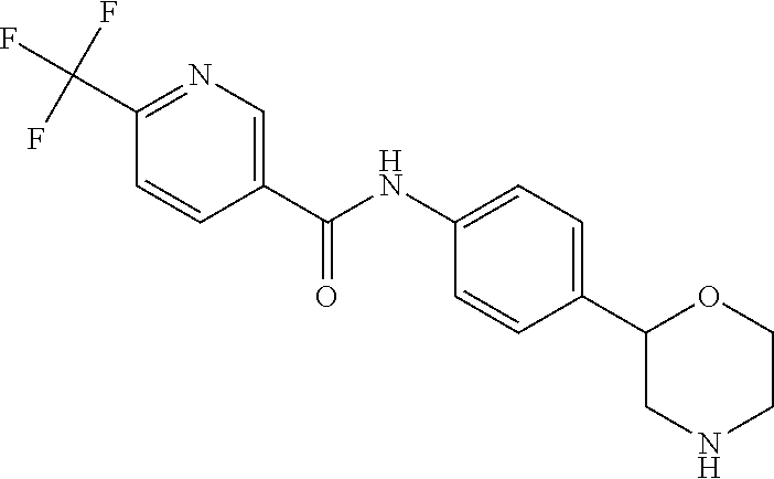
C1(C(NC2=CC=C(C3CNCCO3)C=C2)=O)=CN=C(C(F)(F)F)C=C1
